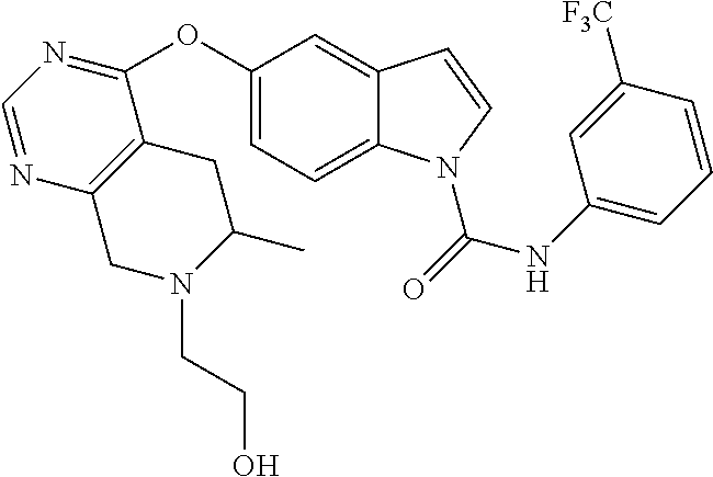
C12=C(C(OC3=CC=C4C(=C3)C=CN4C(=O)NC3=CC=CC([F3C])=C3)=NC=N1)CC(C)N(CCO)C2
